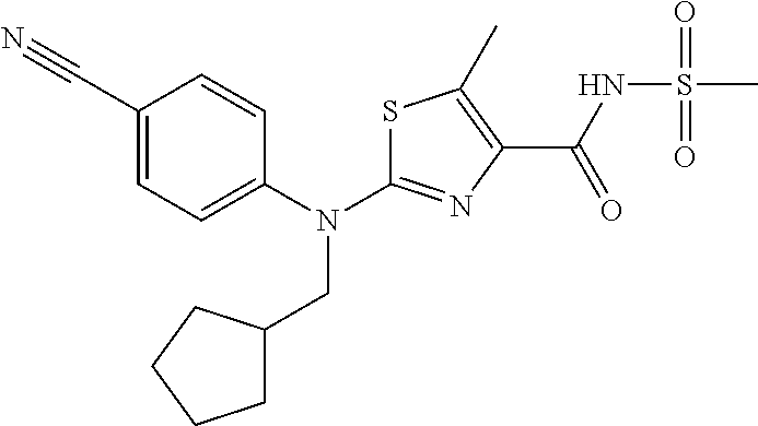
C1(C#N)=CC=C(N(C2=NC(C(NS(C)(=O)=O)=O)=C(C)S2)CC2CCCC2)C=C1
